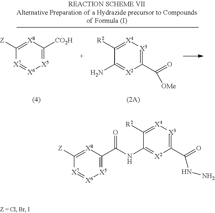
[X5]1=C([CO2H])[X8]=C([Z])[X7]=[X6]1.C1(C(=O)[OMe])=[X3][X4]=C([R2])C(N)=[X2]1.[X5]1=C(C(NC2=[X2]C(C(=O)NN)=[X3][X4]=C2[R2])=O)[X8]=C([Z])[X7]=[X6]1
